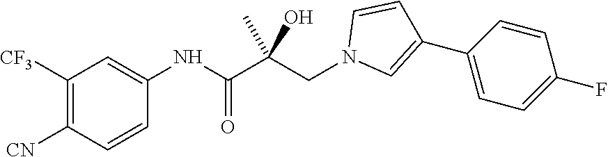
C1([CF3])=C([CN])C=CC(NC(=O)C(CN2C=C(C3=CC=C(F)C=C3)C=C2)(C)O)=C1
